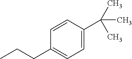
CCCC1=CC=C(C(C)(C)C)C=C1
